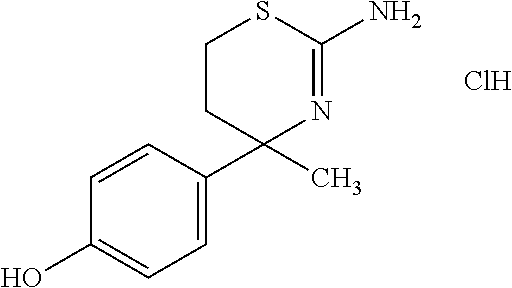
C1=CC(C2(C)N=C(N)SCC2)=CC=C1O.Cl
